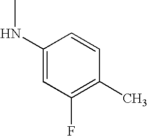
C1(NC)=CC(F)=C(C)C=C1
